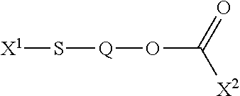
[X1]S[Q]OC(=O)[X2]
